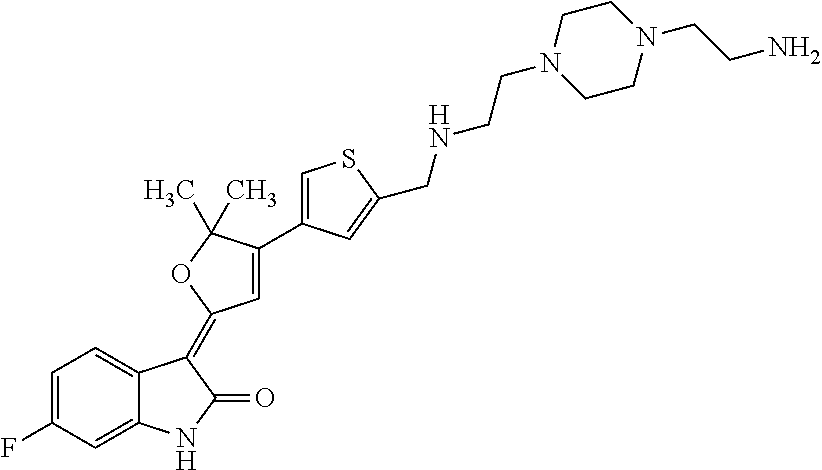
C1=C(F)C=C2C(=C1)C(=C1C=C(C3=CSC(CNCCN4CCN(CCN)CC4)=C3)C(C)(C)O1)C(=O)N2
